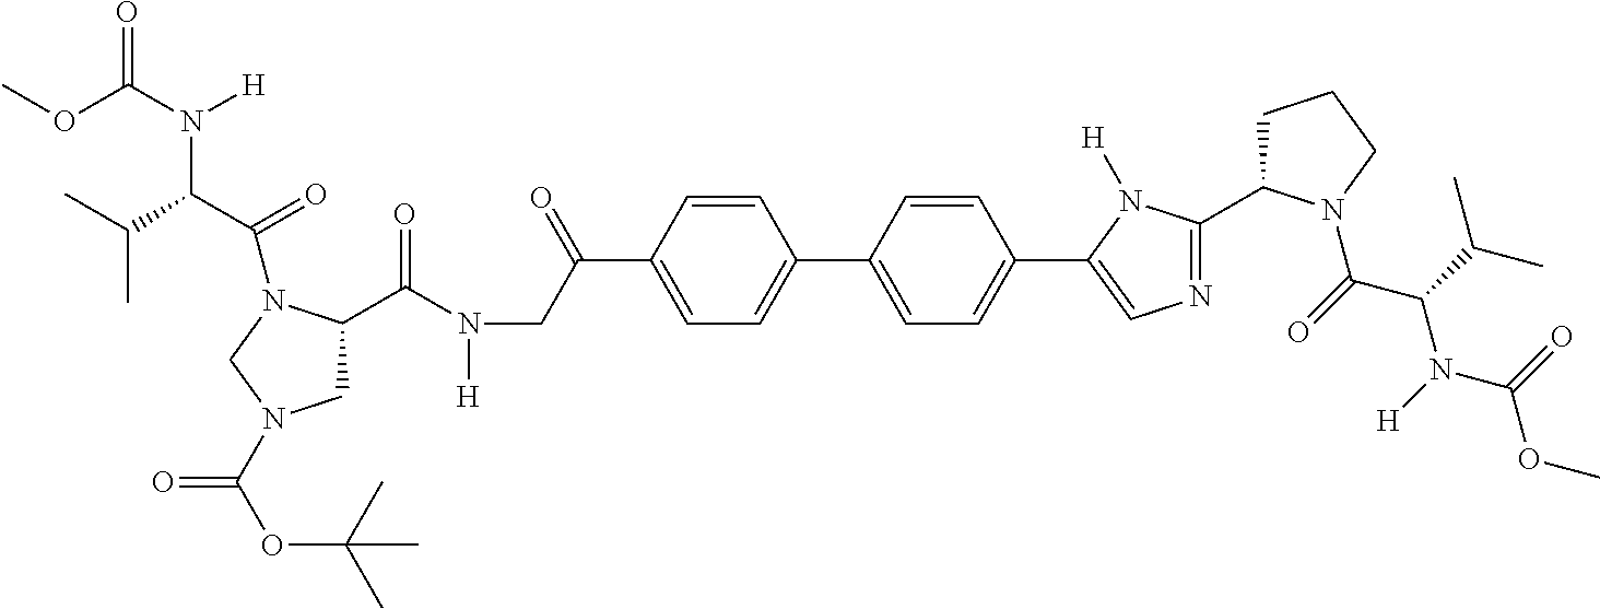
COC(N([H])C(C(C)C)C(=O)N1C(C(=O)N(CC(=O)C2=CC=C(C3=CC=C(C4=CN=C(C5CCCN5C(=O)C(C(C)C)N([H])C(=O)OC)N4[H])C=C3)C=C2)[H])CN(C(=O)OC(C)(C)C)C1)=O
